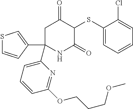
C1(SC2C(=O)CC(C3=CC=CC(OCCCOC)=N3)(C3=CSC=C3)NC2=O)=CC=CC=C1Cl
